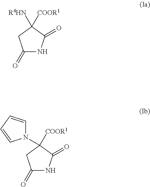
C1(=O)NC(=O)C([COOR1])([R4HN])C1.C1(=O)NC(=O)C([COOR1])(N2C=CC=C2)C1
